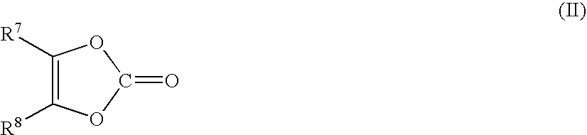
C1([R7])=C([R8])OC(=O)O1
